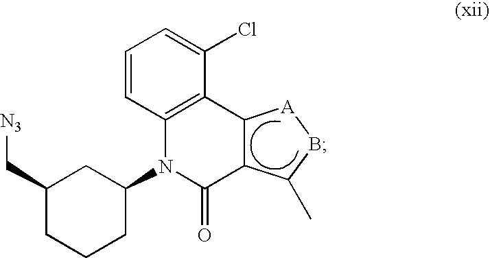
C1(C[N3])CCCC(N2C(=O)C3C(C4=C2C=CC=C4Cl)[A]BC3C)C1
